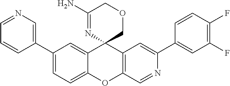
C1(C2=CN=CC=C2)=CC=C2C(=C1)C1(C3=C(O2)C=NC(C2=CC(F)=C(F)C=C2)=C3)COCC(N)=N1
